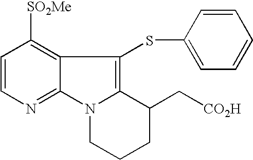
C1=CN=C2C(=C1[SO2Me])C(SC1=CC=CC=C1)=C1N2CCCC1C[CO2H]
